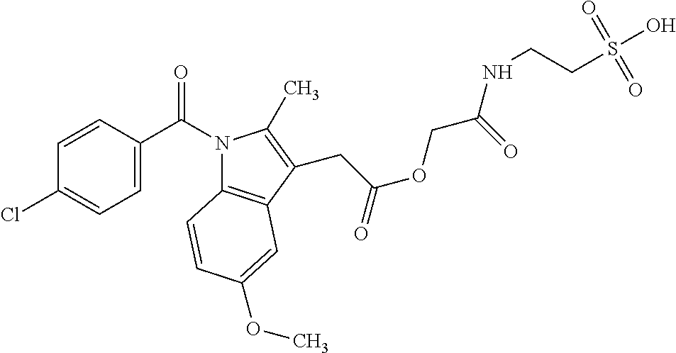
C1(C(N2C3=C(C(CC(OCC(=O)NCCS(O)(=O)=O)=O)=C2C)C=C(OC)C=C3)=O)=CC=C(Cl)C=C1
